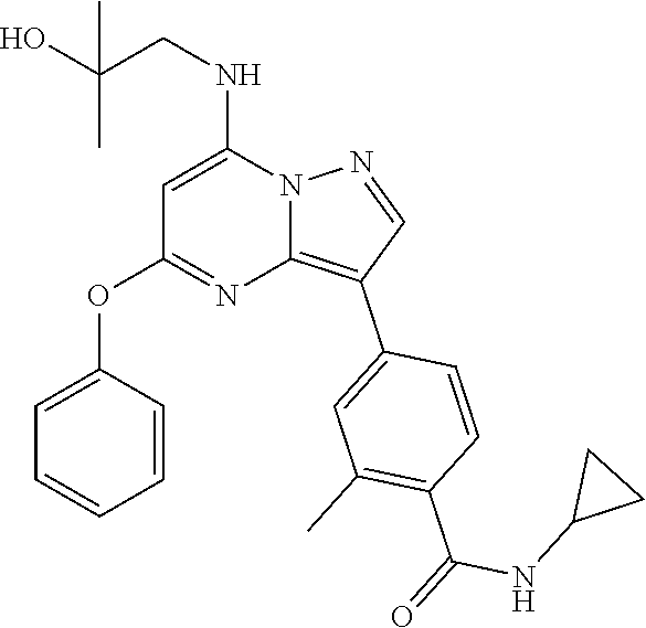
C(NC1=CC(OC2=CC=CC=C2)=NC2=C(C3=CC(C)=C(C(NC4CC4)=O)C=C3)C=NN12)C(O)(C)C
